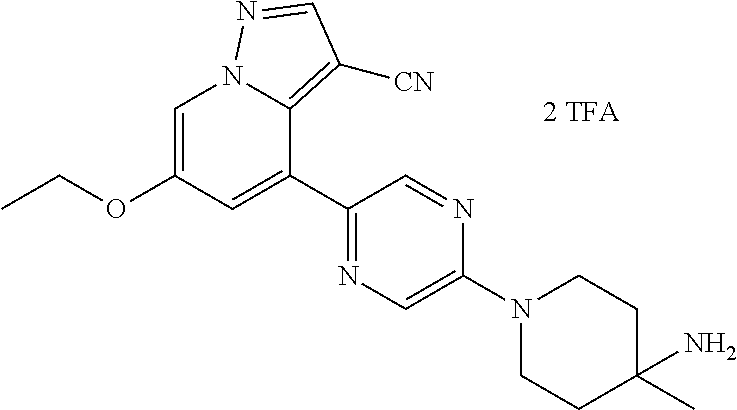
C1=C(OCC)C=C(C2=NC=C(N3CCC(C)(N)CC3)N=C2)C2=C([CN])C=NN12
